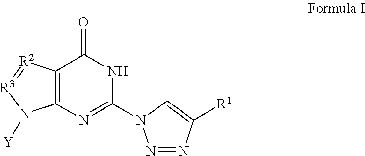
C12=C(N=C(N3N=NC([R1])=C3)NC1=O)N([Y])[R3]=[R2]2
